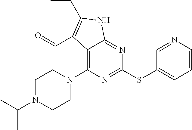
C12=C(N3CCN(C(C)C)CC3)N=C(SC3=CC=CN=C3)N=C1NC(CC)=C2C=O
